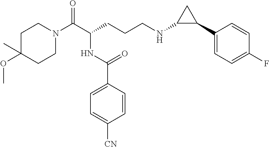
C1C(OC)(C)CCN(C(C(CCCNC2C(C3=CC=C(F)C=C3)C2)NC(C2=CC=C([CN])C=C2)=O)=O)C1
